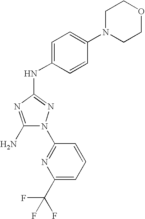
C1(N)=NC(NC2=CC=C(N3CCOCC3)C=C2)=NN1C1=NC(C(F)(F)F)=CC=C1
